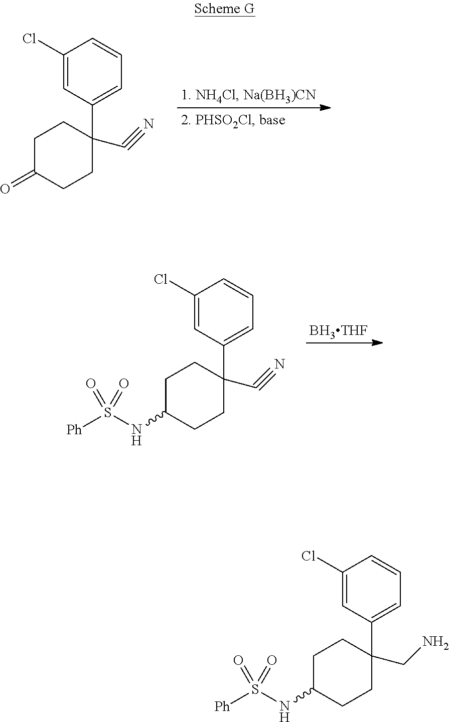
C1(Cl)=CC(C2(C#N)CCC(=O)CC2)=CC=C1.[BH3THF].C1(Cl)=CC(C2(C#N)CCC(NS([Ph])(=O)=O)CC2)=CC=C1.C1(Cl)=CC(C2(CN)CCC(NS([Ph])(=O)=O)CC2)=CC=C1
